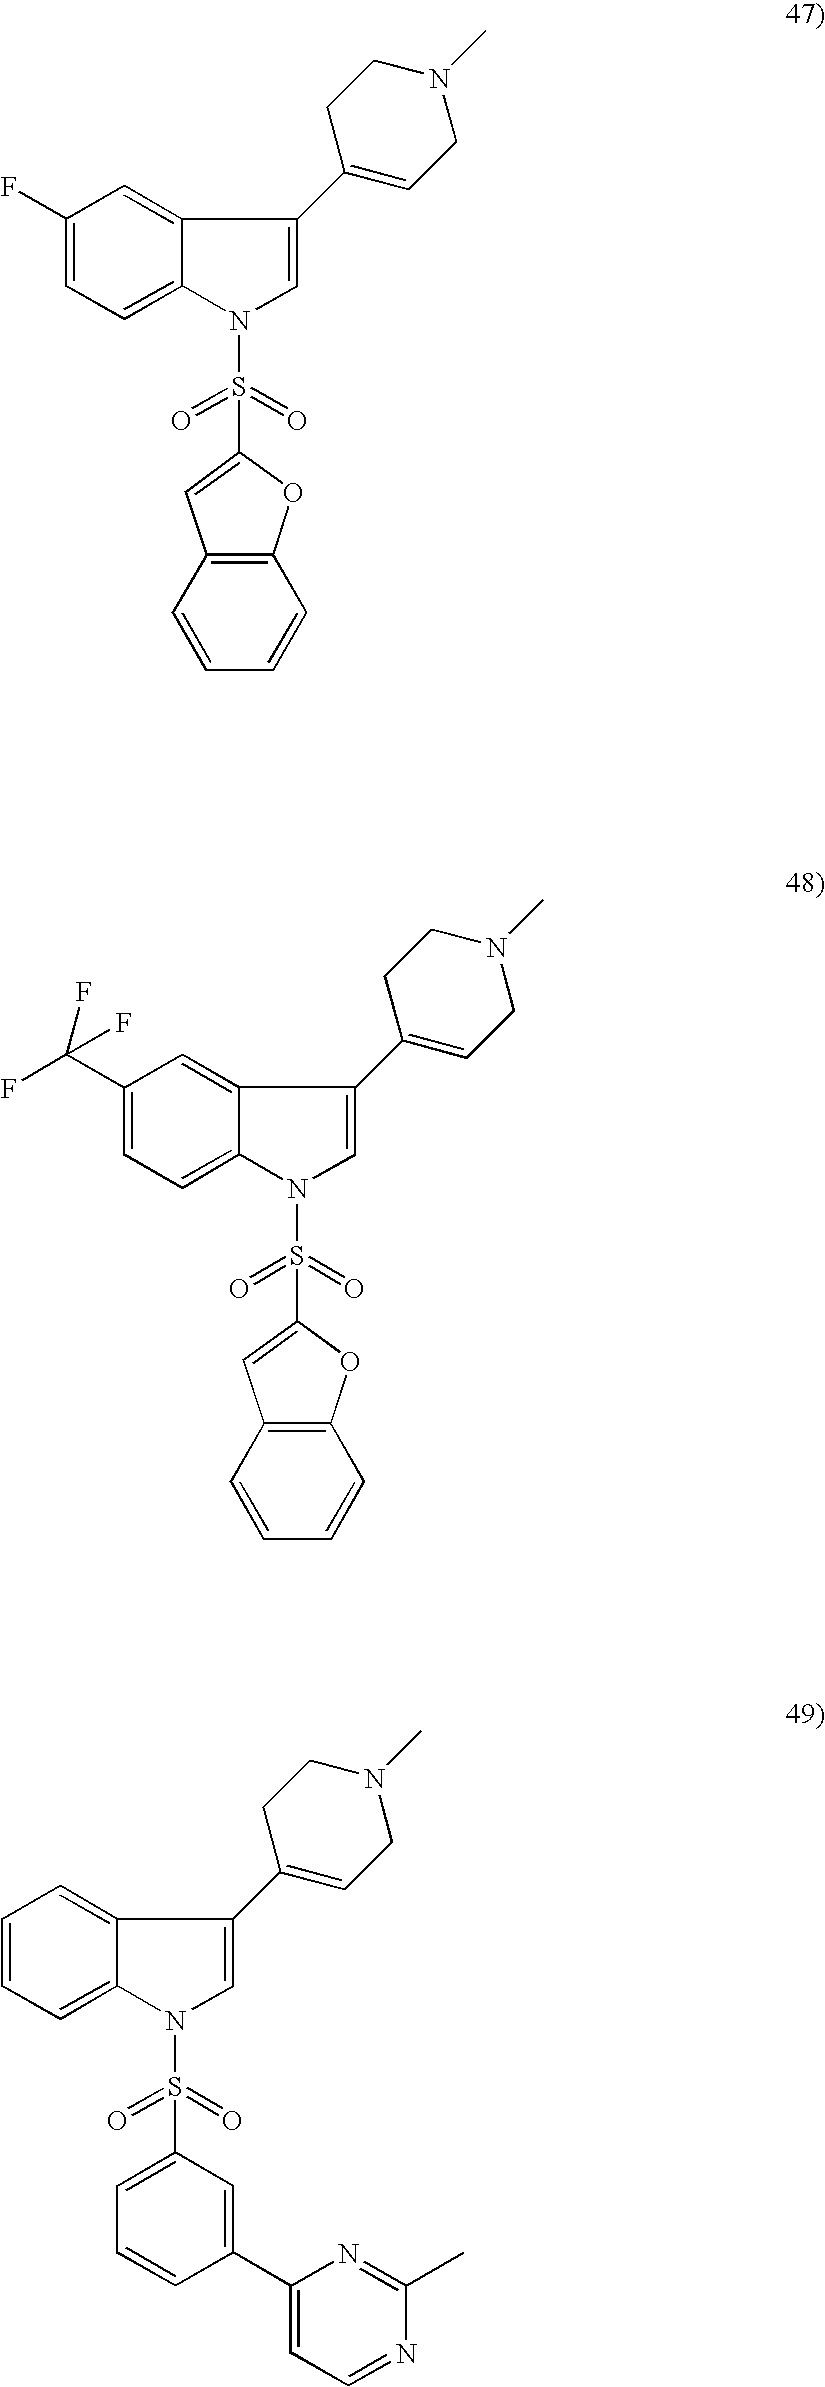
C1(F)=CC=C2C(=C1)C(C1=CCN(C)CC1)=CN2S(=O)(=O)C1=CC2=C(O1)C=CC=C2.C1(C(F)(F)F)=CC=C2C(=C1)C(C1=CCN(C)CC1)=CN2S(=O)(=O)C1=CC2=C(O1)C=CC=C2.C1=CC=C2C(=C1)C(C1=CCN(C)CC1)=CN2S(=O)(=O)C1=CC=CC(C2=CC=NC(C)=N2)=C1
